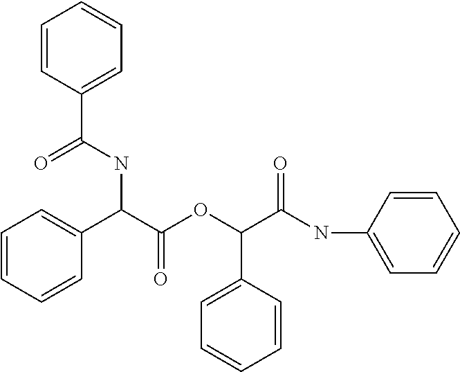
C(C(OC(C(NC1=CC=CC=C1)=O)C1=CC=CC=C1)=O)(C1=CC=CC=C1)NC(C1=CC=CC=C1)=O
